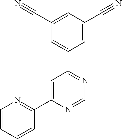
C1(C2=NC=CC=C2)=CC(C2=CC(C#N)=CC(C#N)=C2)=NC=N1
